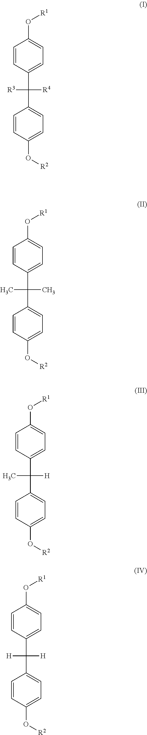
C1=CC(C([R4])([R3])C2=CC=C(O[R2])C=C2)=CC=C1O[R1].C1=CC(C(C)(C)C2=CC=C(O[R2])C=C2)=CC=C1O[R1].C1=CC(C([H])(C)C2=CC=C(O[R2])C=C2)=CC=C1O[R1].C1=CC(C([H])([H])C2=CC=C(O[R2])C=C2)=CC=C1O[R1]
